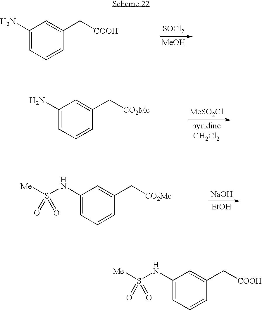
C1(N)=CC=CC(C[COOH])=C1.[SOCl2].[MeOH].C1(N)=CC=CC(C[CO2Me])=C1.[MeSO2Cl].[pyridineCH2Cl2].C1(NS([Me])(=O)=O)=CC=CC(C[CO2Me])=C1.[NaOH].[EtOH].C1(NS([Me])(=O)=O)=CC=CC(C[COOH])=C1
